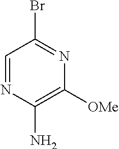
C1=NC(N)=C([OMe])N=C1Br
